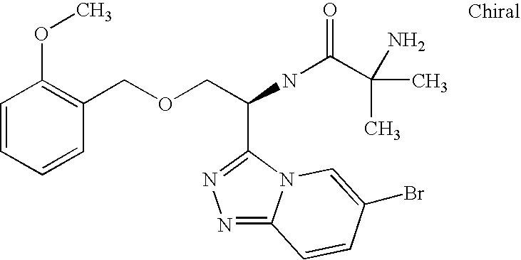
C(NC(=O)C(N)(C)C)(COCC1=C(OC)C=CC=C1)C1=NN=C2N1C=C(Br)C=C2
